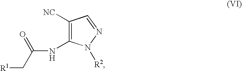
C1(NC(C[R1])=O)=C([NC])C=NN1[R2]
